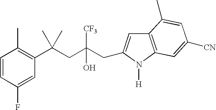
C1(F)=CC(C(CC(CC2=CC3=C(N2[H])C=C([CN])C=C3C)([CF3])O)(C)C)=C(C)C=C1
